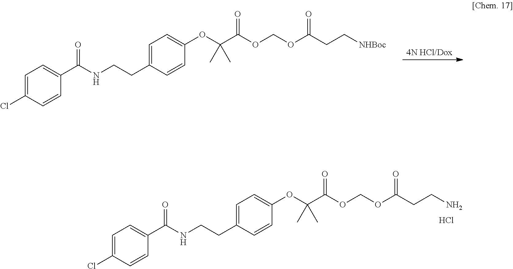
[4N HCl/Dox].C1=C(Cl)C=CC(C(NCCC2=CC=C(OC(C(=O)OCOC(CC[NHBoc])=O)(C)C)C=C2)=O)=C1.C1=C(Cl)C=CC(C(NCCC2=CC=C(OC(C(=O)OCOC(CCN)=O)(C)C)C=C2)=O)=C1.Cl
